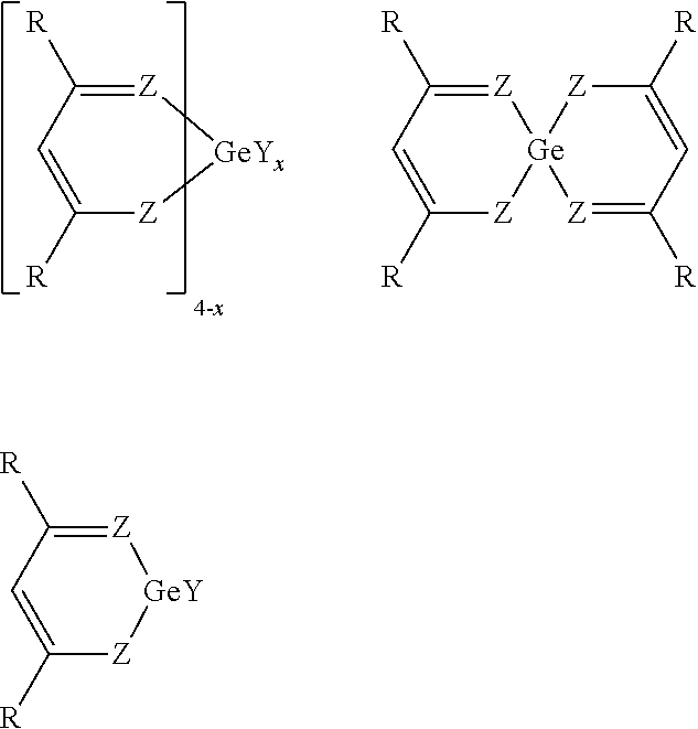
[Z]1=C([R])C=C([R])[Z][GeY]1.[Z]1=C([R])C=C([R])[Z][GeYx]1.[Z]1=C([R])C=C([R])[Z][Ge]12[Z]C([R])=CC([R])=[Z]2
